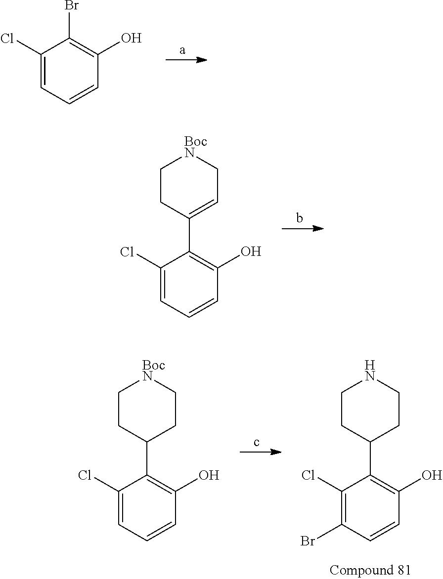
C1(Cl)=CC=CC(O)=C1Br.C1(Cl)=CC=CC(O)=C1C1=CC[BocN]CC1.C1(Cl)=CC=CC(O)=C1C1CC[BocN]CC1.C1(Cl)=C(Br)C=CC(O)=C1C1CCNCC1
